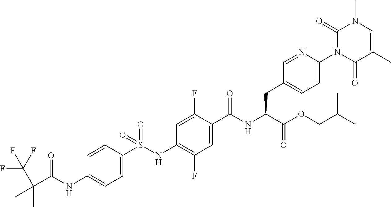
C1=C(S(NC2=C(F)C=C(C(NC(C(OCC(C)C)=O)CC3=CC=C(N4C(=O)C(C)=CN(C)C4=O)N=C3)=O)C(F)=C2)(=O)=O)C=CC(NC(C(C)(C)C(F)(F)F)=O)=C1
